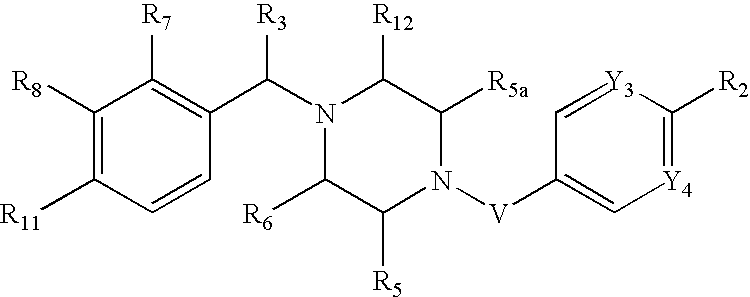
C1=[Y3]C([R2])=[Y4]C=C1[V]N1C([R5])C([R6])N(C(C2=C([R7])C([R8])=C([R11])C=C2)[R3])C([R12])C1[R5a]
